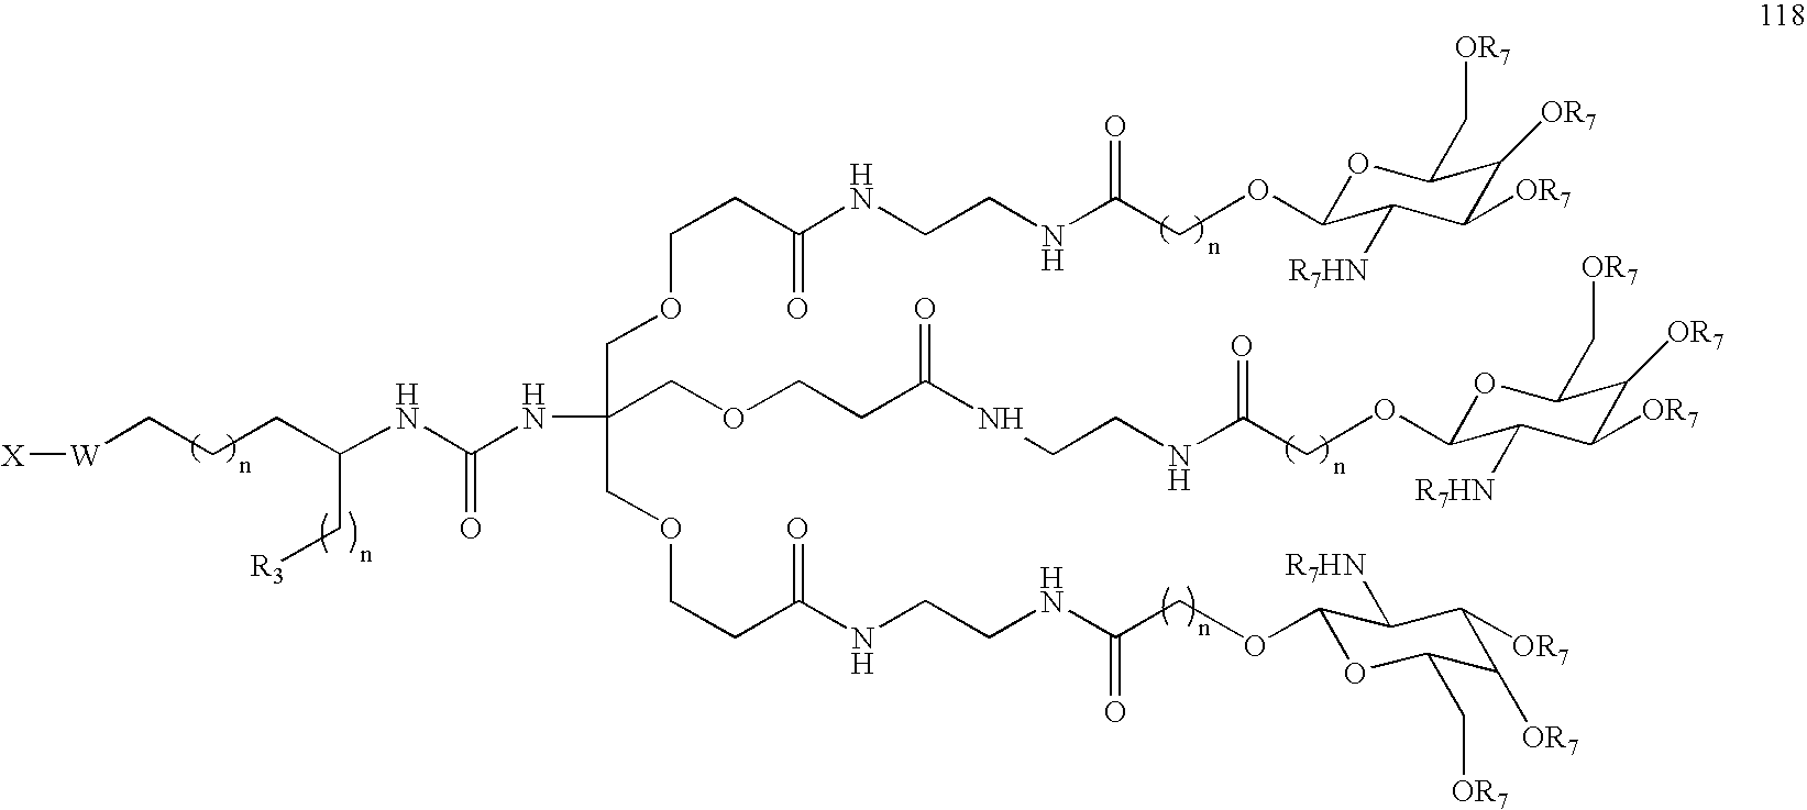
C(C(NC(NC(COCCC(NCCNC(COC1OC(C[OR7])C([OR7])C([OR7])C1[R7HN])=O)=O)(COCCC(NCCNC(=O)COC1OC(C[OR7])C([OR7])C([OR7])C1[R7HN])=O)COCCC(NCCNC(COC1OC(C[OR7])C([OR7])C([OR7])C1[R7HN])=O)=O)=O)C[R3])CC[W][X]
